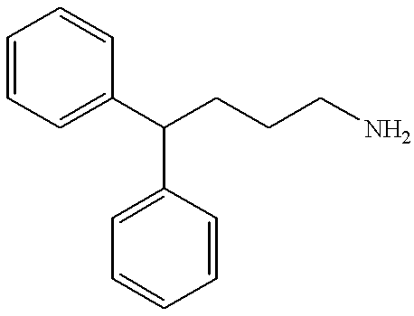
C1=CC=C(C(CCCN)C2=CC=CC=C2)C=C1
